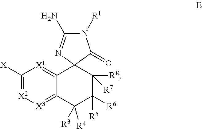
[X]C1=[X2][X3]=C2C(=[X1]1)C1(C([R8])([R7])C([R6])([R5])C2([R3])[R4])N=C(N)N([R1])C1=O
